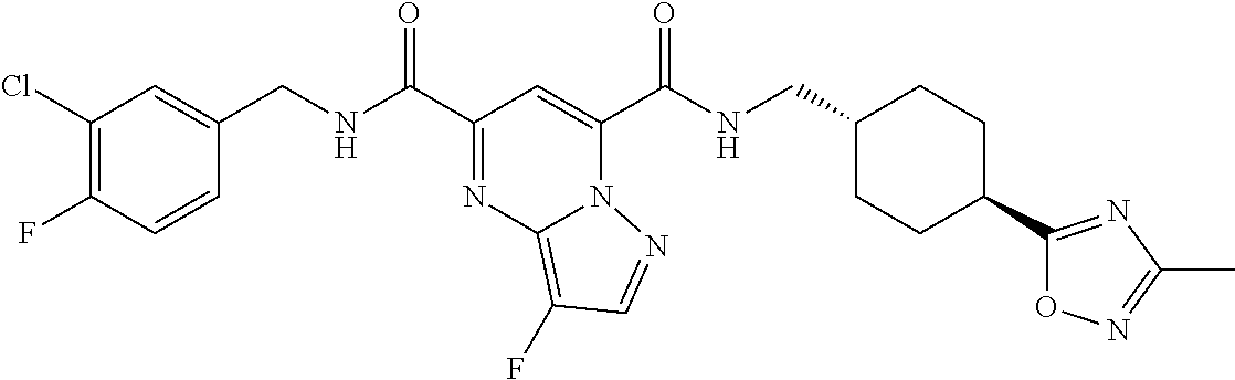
C1(Cl)=C(F)C=CC(CNC(C2=NC3=C(F)C=NN3C(C(NCC3CCC(C4=NC(C)=NO4)CC3)=O)=C2)=O)=C1
